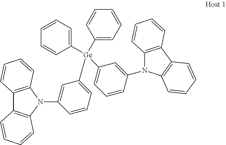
C12=C(N(C3=CC([Ge](C4=CC=CC(N5C6=C(C7=C5C=CC=C7)C=CC=C6)=C4)(C4=CC=CC=C4)C4=CC=CC=C4)=CC=C3)C3=C1C=CC=C3)C=CC=C2
